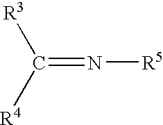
[R3]C([R4])=N[R5]
